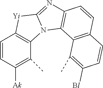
C1=CC([Ak])=C(C)C2=C1[Yi]C1=NC3=C(N21)C1=C(C=C3)C=CC([Bl])=C1C
